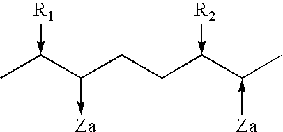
CC(C(CCC(C(C)-[Za])-[R2])->[Za])-[R1]
